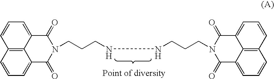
C12=C3C=CC=C1C(=O)N(CCCNNCCCN1C(=O)C4=CC=CC5=C4C(=CC=C5)C1=O)C(=O)C2=CC=C3
